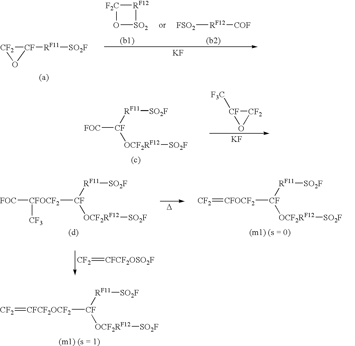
[CF2]1[CF]([F3C])O1.[KF].[CF]([FOC])([RF11][SO2F])[OCF2RF12][SO2F].[CF]([CFOCF2]=[CF2])([RF11][SO2F])[OCF2RF12][SO2F].[CF]([CFOCF2]([FOC])[CF3])([RF11][SO2F])[OCF2RF12][SO2F].[CF2]=[CFCF2OSO2F].[D].[CF]([CFCF2OCF2]=[CF2])([RF11][SO2F])[OCF2RF12][SO2F].[F2C]1O[SO2][RF12]1.[FSO2][RF12][COF].[KF].[CF]1([RF11][SO2F])[CF2]O1
